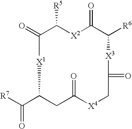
C1(=O)C([R5])[X2]C(=O)C([R6])[X3]C(=O)C[X4]C(=O)CC(C([R7])=O)[X1]1
